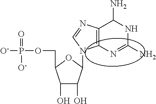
C1(O)C(O)c(n2C3=C(N=C2)C(N)NC(N)=N3)OC1COP([O-])(=O)[O-]
